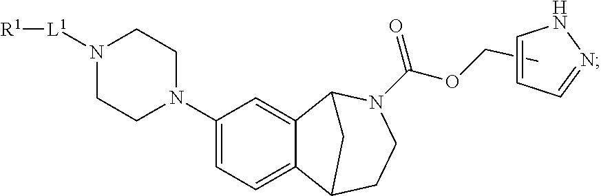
O(C(=O)N1CCC2C3=CC=C(N4CCN([L1][R1])CC4)C=C3C1C2)CC.C1=CC=NN1
